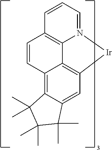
C12=C3[Ir]N4=CC=CC(=C14)C=CC2=C1C(=C3)C(C)(C)C(C)(C)C1(C)C
